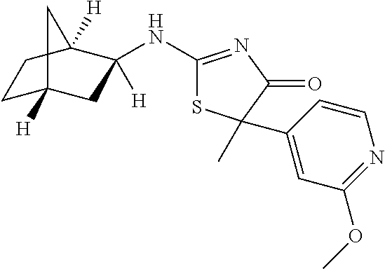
C1C2([H])CC([H])(NC3=NC(=O)C(C)(C4=CC(OC)=NC=C4)S3)C([H])(C1)C2
